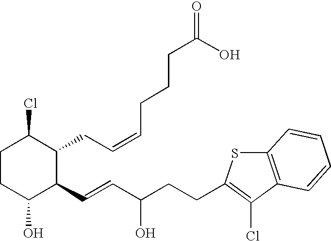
C1CC(O)C(C=CC(CCC2=C(Cl)C3=C(S2)C=CC=C3)O)C(CC=CCCCC(O)=O)C1Cl
